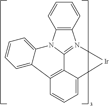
C12=C(C=CC=C1)N1=C3C4=C(C=CC=C4[Ir]1)C1=CC=CC=C1N23
